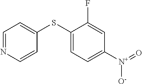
C1(SC2=CC=NC=C2)=CC=C([N+](=O)[O-])C=C1F
